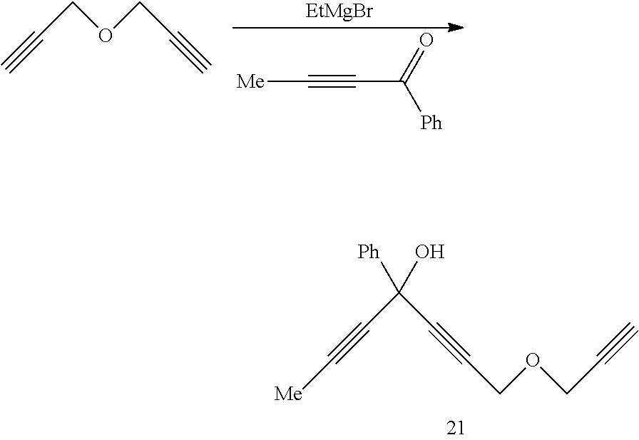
C(C#C)OCC#C.[Me]C#CC([Ph])=O.[EtMgBr].C(C#C[Me])(C#CCOCC#C)(O)[Ph]
